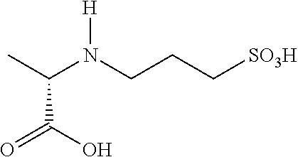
CC(N(CCC[SO3H])[H])C(=O)O
